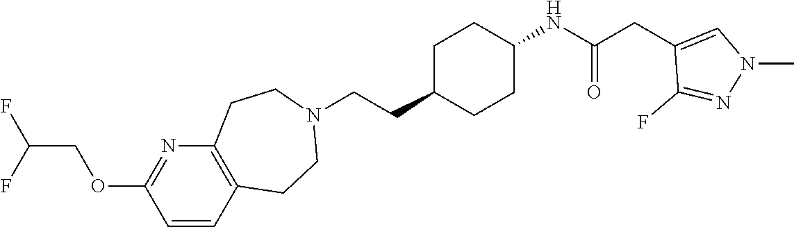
C1C(CCN2CCC3=C(CC2)C=CC(OCC(F)F)=N3)CCC(NC(CC2=CN(C)N=C2F)=O)C1
